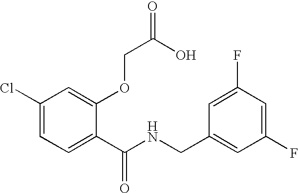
C1(Cl)=CC=C(C(NCC2=CC(F)=CC(F)=C2)=O)C(OCC(O)=O)=C1
